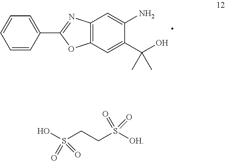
C1=CC(C2=NC3=C(O2)C=C(C(O)(C)C)C(N)=C3)=CC=C1.OS(CCS([OH])(=O)=O)(=O)=O
